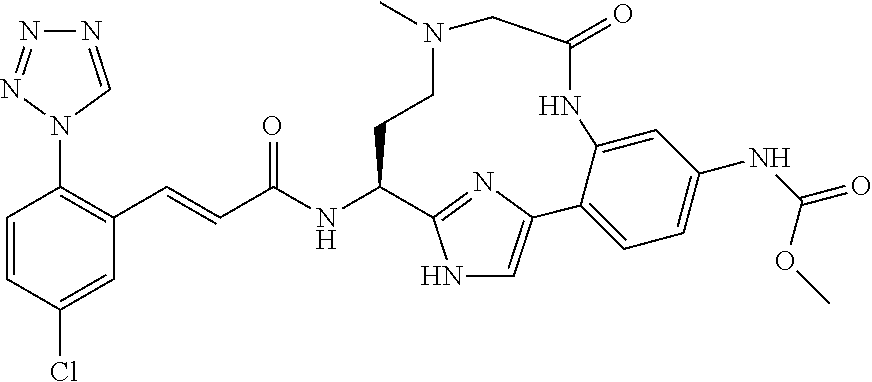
C(C(NC1C2=NC(=CN2)C2=CC=C(NC(=O)OC)C=C2NC(=O)CN(C)CC1)=O)=CC1=C(N2C=NN=N2)C=CC(Cl)=C1
